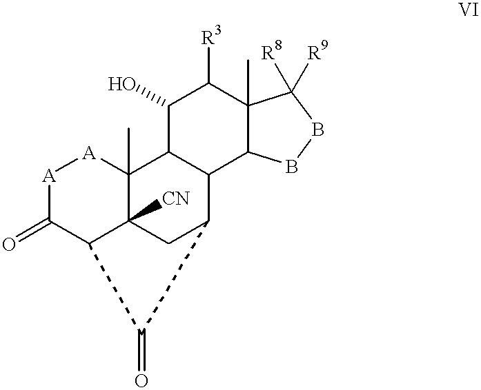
[A]1C(=O)C2C3([CN])C(C)([A]1)C1C(C(C3)C2=O)C2C(C)(C([R3])C1O)C([R8])([R9])BB2
